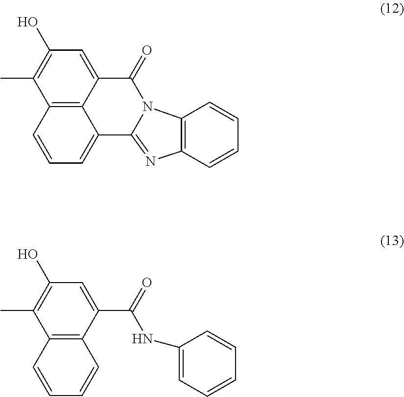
C12=CC(O)=C(C)C3=C1C(=CC=C3)C1=NC3=C(N1C2=O)C=CC=C3.C1(C(=O)NC2=CC=CC=C2)=CC(O)=C(C)C2=C1C=CC=C2
